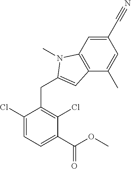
C1(Cl)=CC=C(C(OC)=O)C(Cl)=C1CC1=CC2=C(C=C(C#N)C=C2C)N1C
